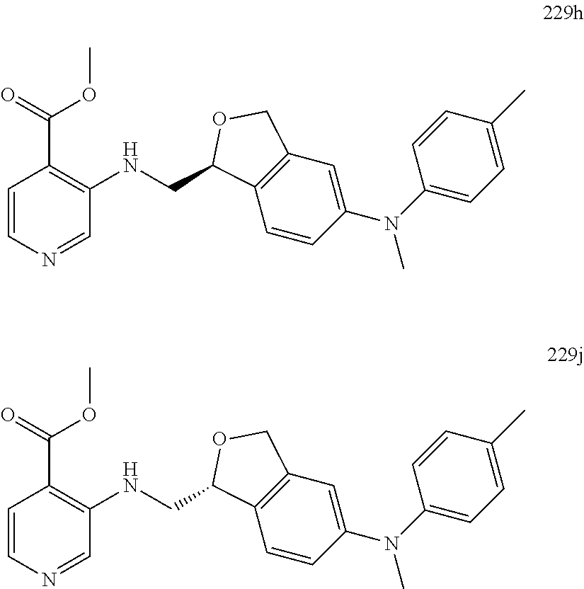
C(NC1=C(C(OC)=O)C=CN=C1)C1C2=C(C=C(N(C3=CC=C(C)C=C3)C)C=C2)CO1.C(NC1=C(C(OC)=O)C=CN=C1)C1C2=C(C=C(N(C3=CC=C(C)C=C3)C)C=C2)CO1
